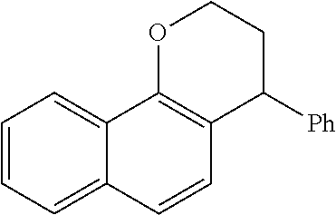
C1=CC=C2C(=C1)C1=C(C=C2)C([Ph])CCO1
